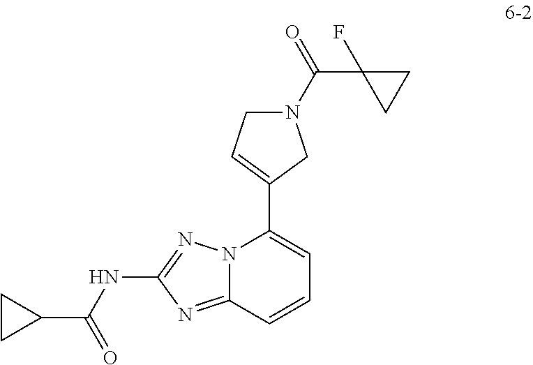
N12C(=NC(NC(C3CC3)=O)=N1)C=CC=C2C1=CCN(C(=O)C2(F)CC2)C1
